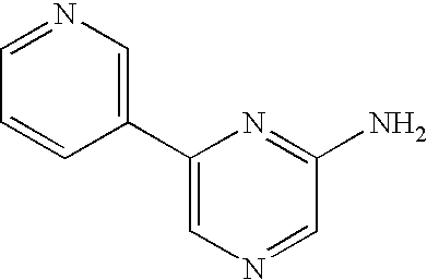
C1(C2=CN=CC(N)=N2)=CN=CC=C1
